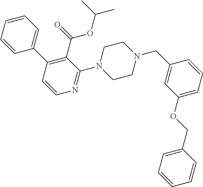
C1=CC=CC(C2=C(C(=O)OC(C)C)C(N3CCN(CC4=CC(OCC5=CC=CC=C5)=CC=C4)CC3)=NC=C2)=C1
